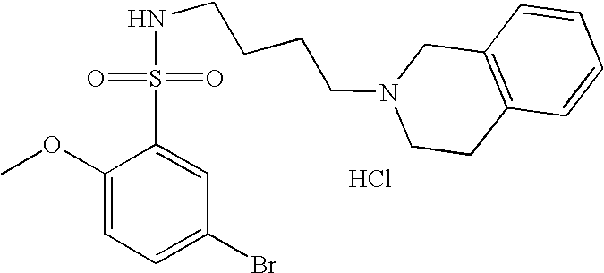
N(CCCCN1CCC2=C(C1)C=CC=C2)S(C1=CC(Br)=CC=C1OC)(=O)=O.Cl
